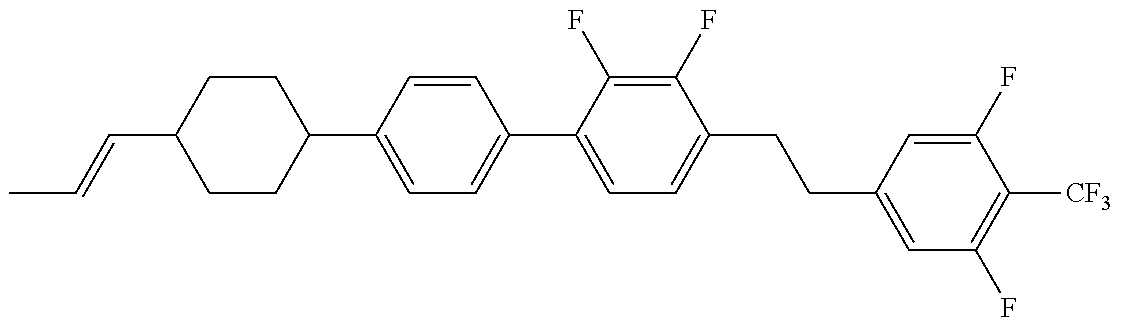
C1(C2=CC=C(C3=CC=C(CCC4=CC(F)=C([CF3])C(F)=C4)C(F)=C3F)C=C2)CCC(C=CC)CC1
